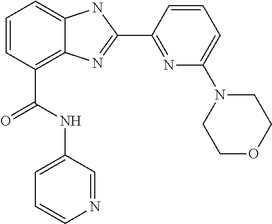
C1=CC(C(NC2=CC=CN=C2)=O)=C2C(=C1)NC(C1=NC(N3CCOCC3)=CC=C1)=N2
